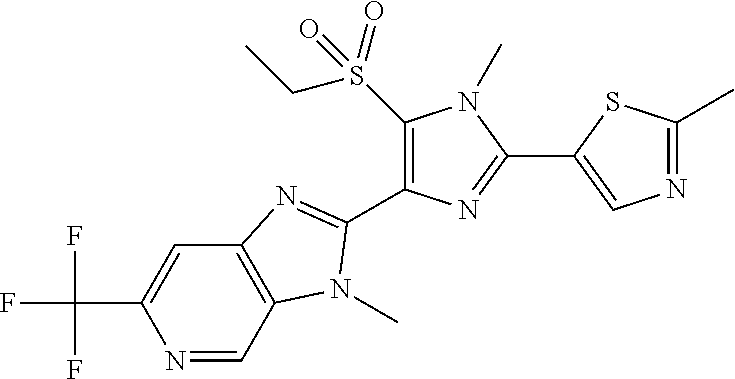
N1=CC2=C(C=C1C(F)(F)F)N=C(C1=C(S(CC)(=O)=O)N(C)C(C3=CN=C(C)S3)=N1)N2C
